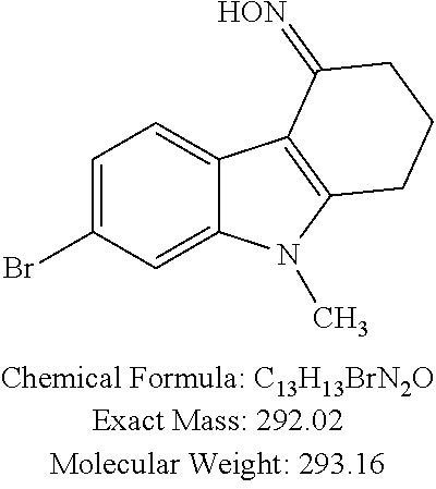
BrC1=CC=C2C(=C1)N(C)C1=C2C(=[HON])CCC1
